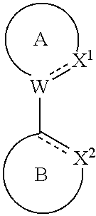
[W](-c[X2]):[X1].[A].B
